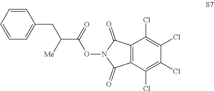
C1=CC=CC=C1CC(C(ON1C(=O)C2=C(C1=O)C(Cl)=C(Cl)C(Cl)=C2Cl)=O)[Me]
